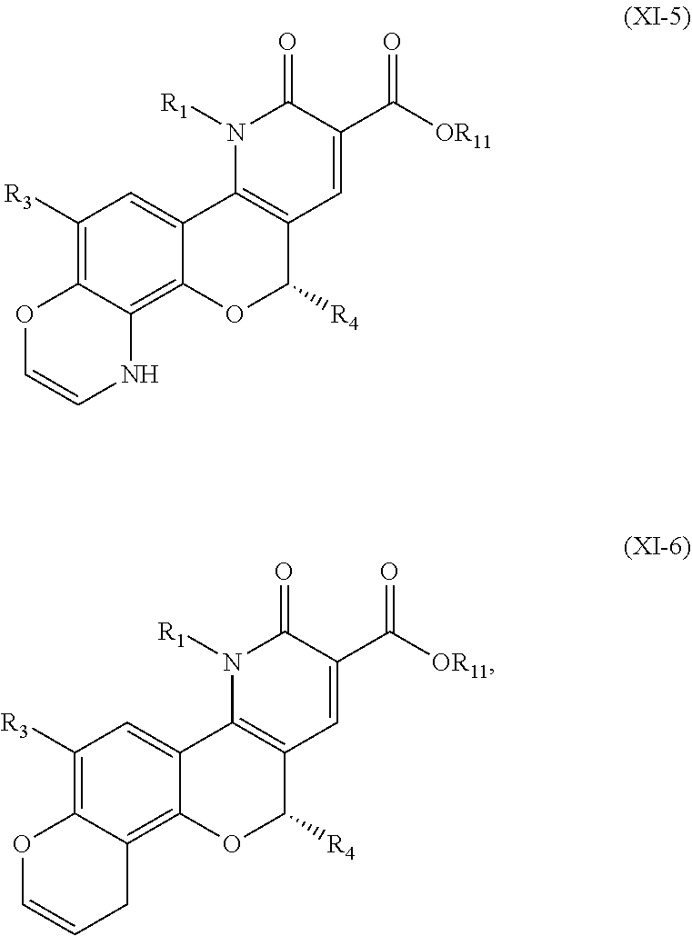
C1([R3])=C2C(=C3C(=C1)C1=C(C([R4])O3)C=C(C([OR11])=O)C(=O)N1[R1])NC=CO2.C1([R3])=C2C(=C3C(=C1)C1=C(C([R4])O3)C=C(C([OR11])=O)C(=O)N1[R1])CC=CO2
